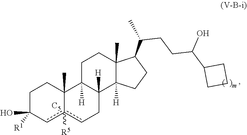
C1(O)([R1])cc2([R5])cCC3([H])C([H])(C2(C)CC1)CCC1(C)C(C(CCC(O)C2CCC2)C)CCC13[H].[C5]
